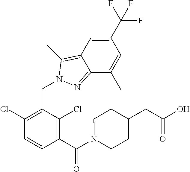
C1(Cl)=C(CN2C(C)=C3C=C(C(F)(F)F)C=C(C)C3=N2)C(Cl)=C(C(=O)N2CCC(CC(O)=O)CC2)C=C1
